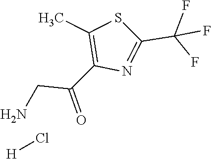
C(C(C1=C(C)SC(C(F)(F)F)=N1)=O)N.[H]Cl
